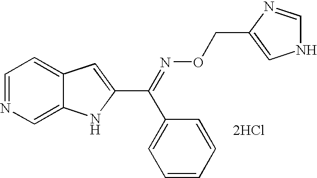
C1=NC=C2C(=C1)C=C(C(=NOCC1=CNC=N1)C1=CC=CC=C1)N2.[2HCl]
